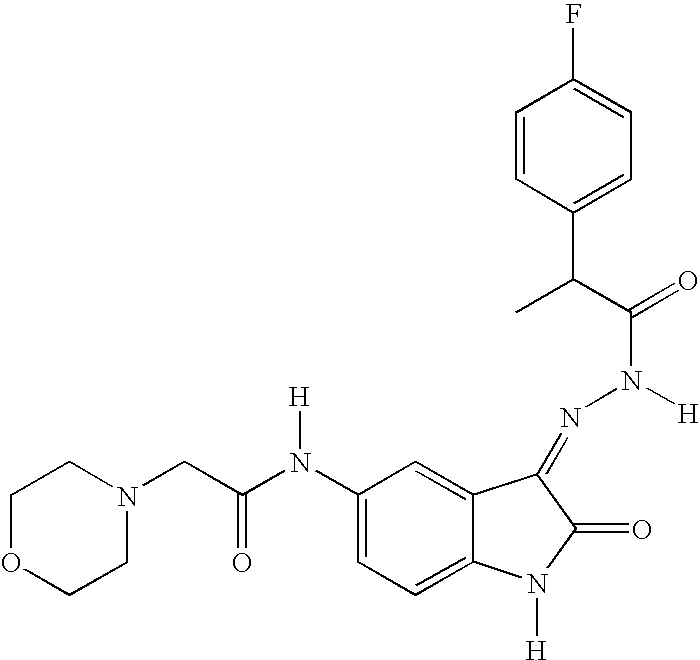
C1OCCN(CC(N(C2=CC=C3C(=C2)C(=NN([H])C(=O)C(C2=CC=C(F)C=C2)C)C(=O)N3[H])[H])=O)C1
